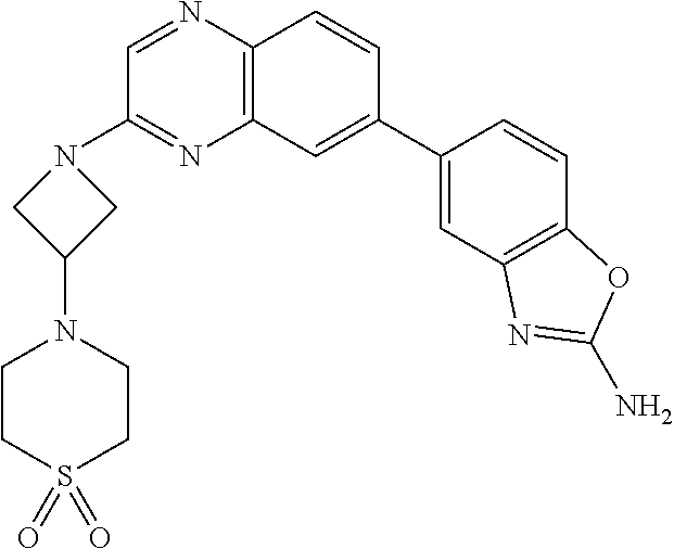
C1(C2=CC3=C(C=C2)N=CC(N2CC(N4CCS(=O)(=O)CC4)C2)=N3)=CC2=C(C=C1)OC(N)=N2
